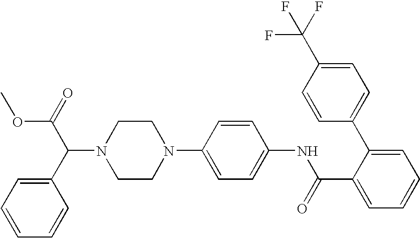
COC(C(N1CCN(C2=CC=C(NC(C3=CC=CC=C3C3=CC=C(C(F)(F)F)C=C3)=O)C=C2)CC1)C1=CC=CC=C1)=O
